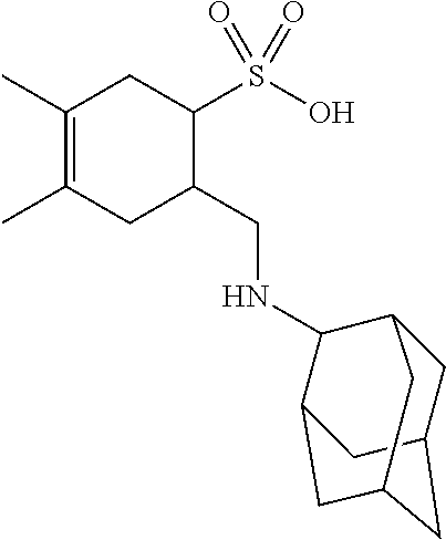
C1(C)=C(C)CC(CNC2C3CC4CC(CC2C4)C3)C(S(O)(=O)=O)C1
